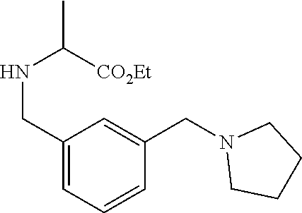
C1(CNC(C)[CO2Et])=CC=CC(CN2CCCC2)=C1
